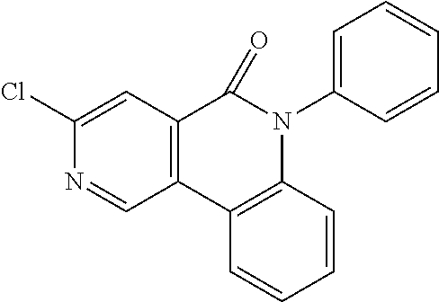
C12=C(C3=C(N(C4=CC=CC=C4)C1=O)C=CC=C3)C=NC(Cl)=C2
